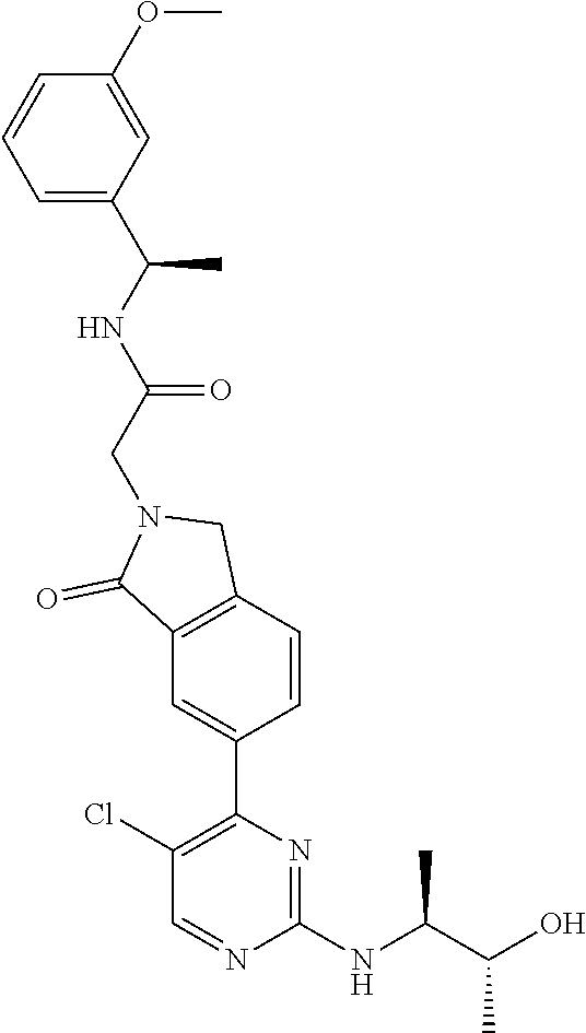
C1(NC(C(O)C)C)=NC(C2=CC3=C(C=C2)CN(CC(NC(C2=CC=CC(OC)=C2)C)=O)C3=O)=C(Cl)C=N1
